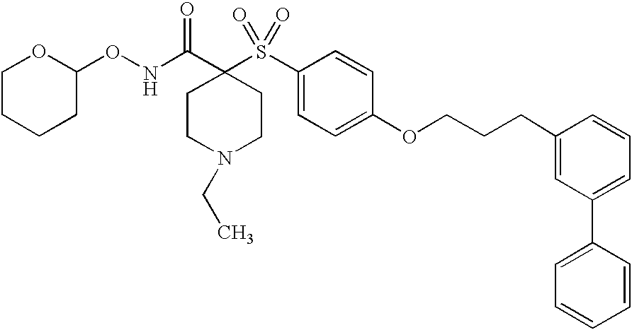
C1(S(C2(C(NOC3OCCCC3)=O)CCN(CC)CC2)(=O)=O)=CC=C(OCCCC2=CC(C3=CC=CC=C3)=CC=C2)C=C1
